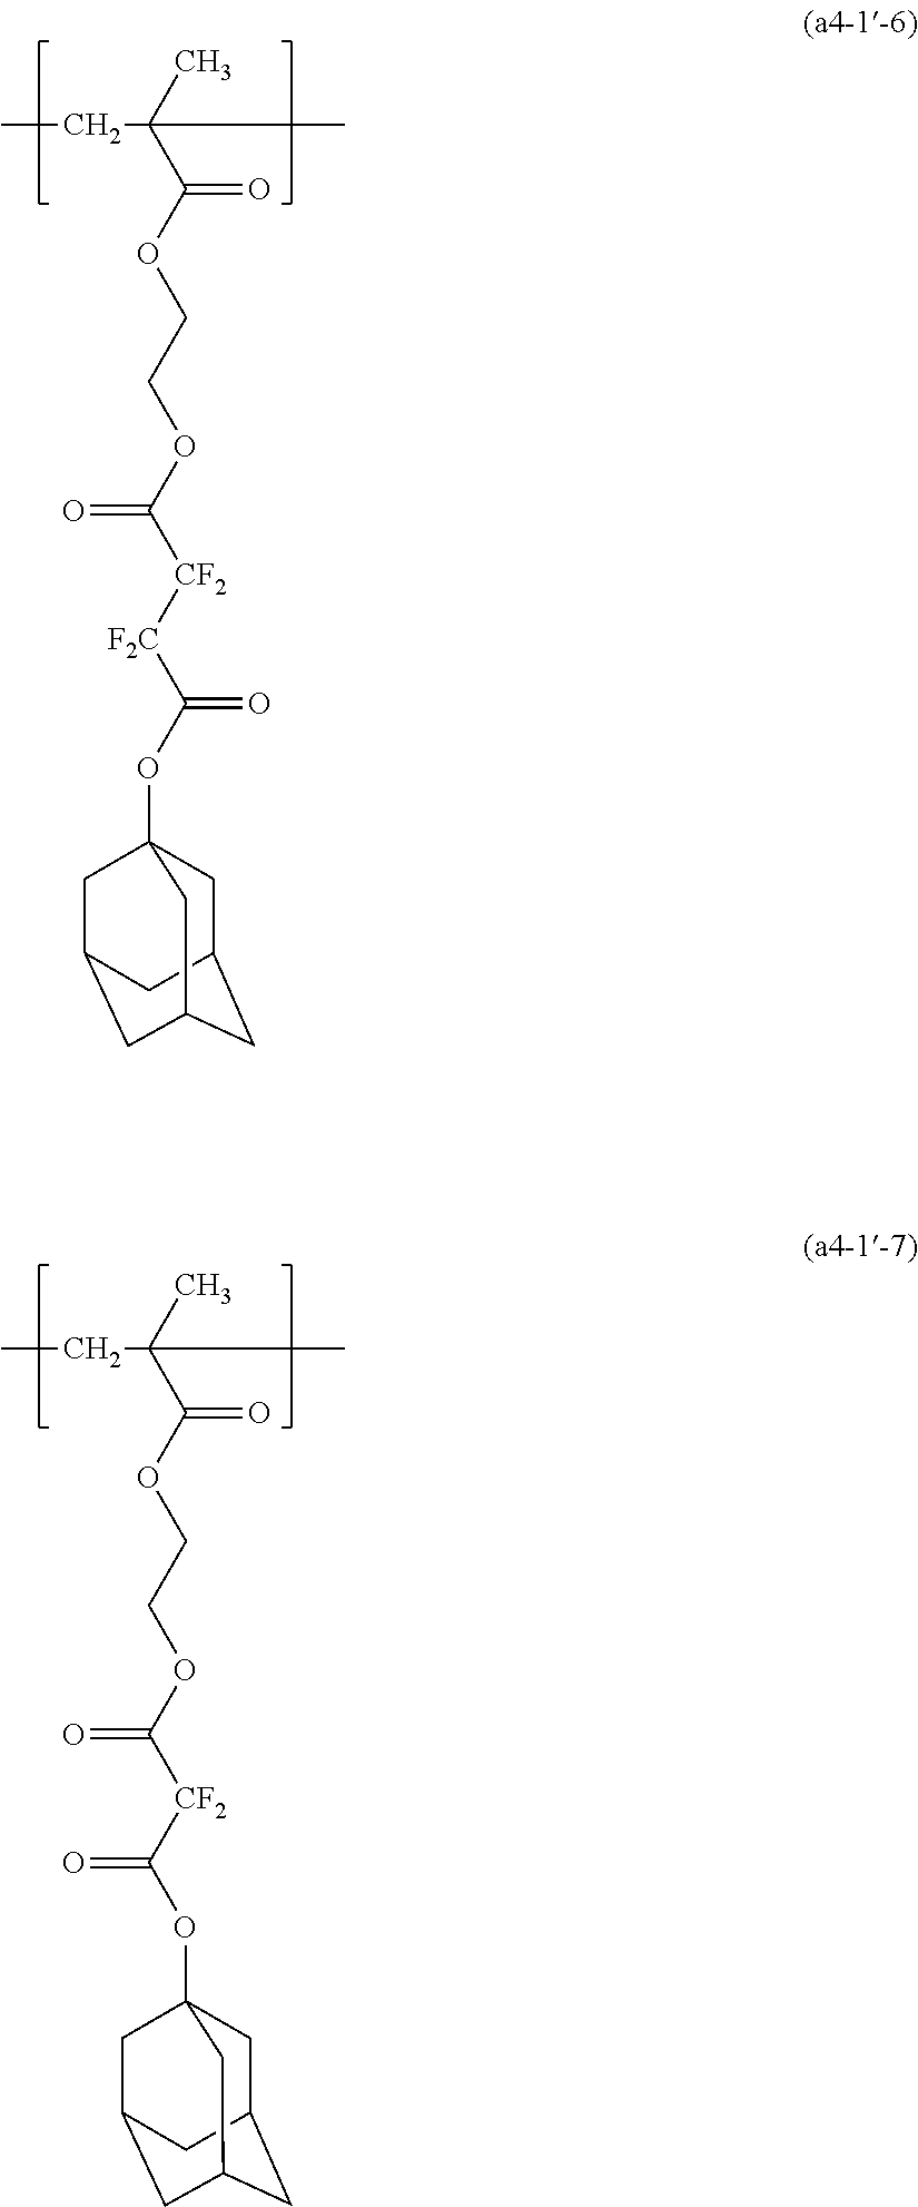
CCC(C)(C(OCCOC([CF2][F2C]C(OC12CC3CC(CC(C1)C3)C2)=O)=O)=O)C.CCC(C)(C(OCCOC([CF2]C(=O)OC12CC3CC(CC(C1)C3)C2)=O)=O)C
